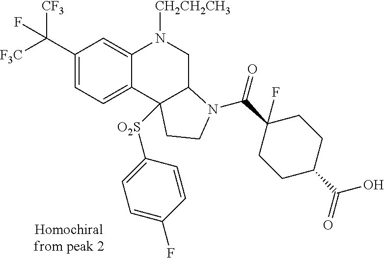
C1(C([F3C])([CF3])F)=CC=C2C(=C1)N([CH2CH2CH3])CC1C2([O2S]C2=CC=C(F)C=C2)CCN1C(=O)C1(F)CCC(C(=O)O)CC1
